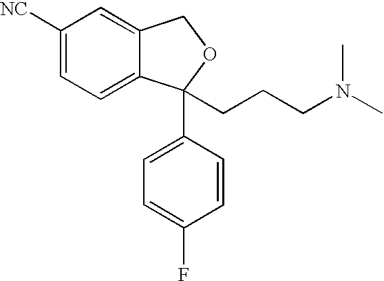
C1([NC])=CC=C2C(=C1)COC2(CCCN(C)C)C1=CC=C(F)C=C1
